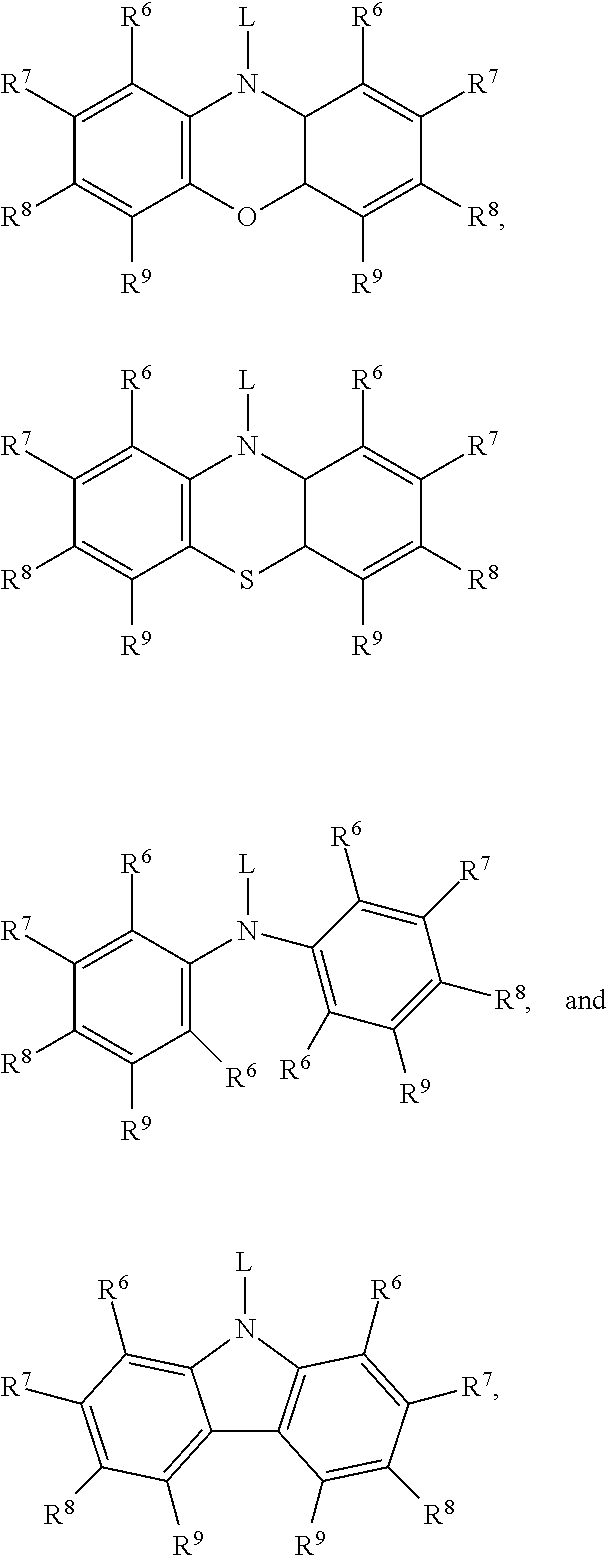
C1([R7])=C([R6])C(N([L])C2=C([R6])C([R9])=C([R8])C([R7])=C2[R6])=C([R6])C([R9])=C1[R8].C1([R7])=C([R6])C2=C(C([R9])=C1[R8])OC1C(N2[L])C([R6])=C([R7])C([R8])=C1[R9].C1([R7])=C([R6])C2=C(C([R9])=C1[R8])SC1C(N2[L])C([R6])=C([R7])C([R8])=C1[R9].C12=C([R9])C([R8])=C([R7])C([R6])=C1N([L])C1=C2C([R9])=C([R8])C([R7])=C1[R6]
